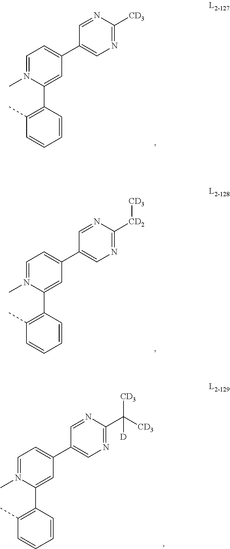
C1=C(C2=CN=C([CD3])N=C2)C=C(C2=C(C)C=CC=C2)N(C)=C1.C1=C(C2=CN=C([CD2][CD3])N=C2)C=C(C2=C(C)C=CC=C2)N(C)=C1.C1=C(C2=CN=C(C([CD3])([CD3])[D])N=C2)C=C(C2=C(C)C=CC=C2)N(C)=C1
